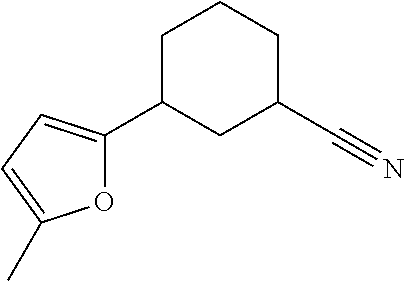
C1(C2=CC=C(C)O2)CC(C#N)CCC1
